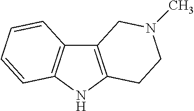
C12=C(NC3=C1C=CC=C3)CCN(C)C2
